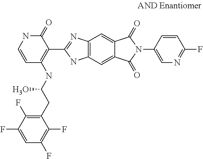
C1=CNC(=O)C(C2=NC3=C(N2)C=C2C(=C3)C(=O)N(C3=CN=C(F)C=C3)C2=O)=C1NC(CC1=C(F)C(F)=CC(F)=C1F)O
